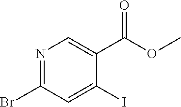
N1=C(Br)C=C(I)C(C(=O)OC)=C1
